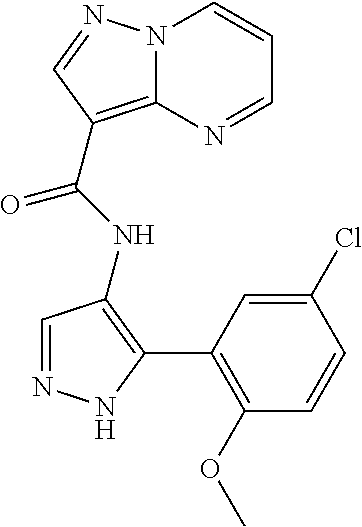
N12C(=C(C(NC3=C(C4=C(OC)C=CC(Cl)=C4)NN=C3)=O)C=N1)N=CC=C2
